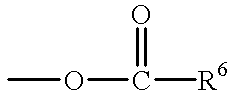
C([R6])(OC)=O
